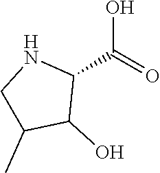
OC(=O)C1NCC(C)C1O
